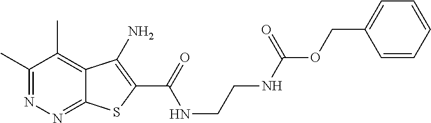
C1(C)=NN=C2C(=C1C)C(N)=C(C(=O)NCCNC(=O)OCC1=CC=CC=C1)S2
